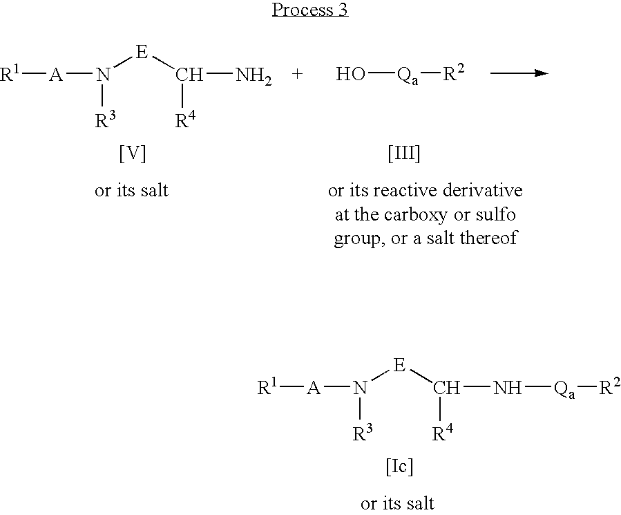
N([E]C([R4])N)([R3])[A][R1].[V].O[Qa][R2].[[III]].N([E]C([R4])N[Qa][R2])([R3])[A][R1].[[Ic]]
